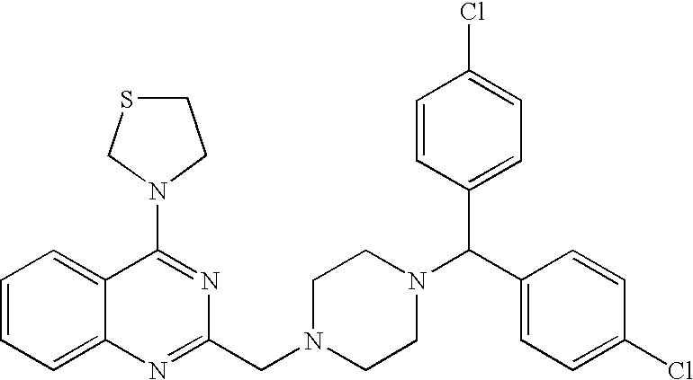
C1(N2CCSC2)=NC(CN2CCN(C(C3=CC=C(Cl)C=C3)C3=CC=C(Cl)C=C3)CC2)=NC2=CC=CC=C12
